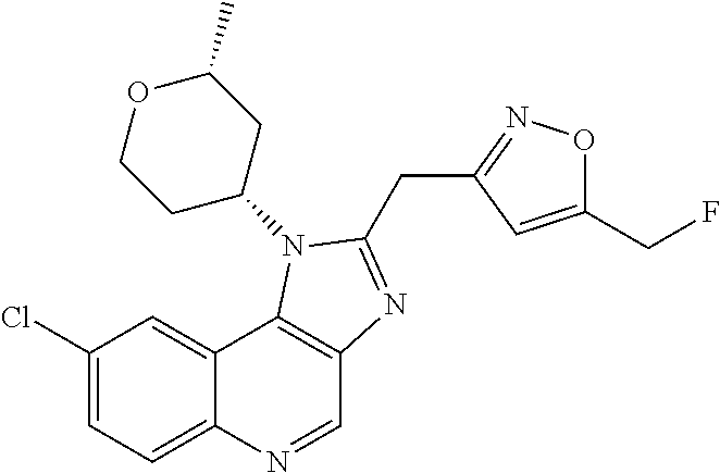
C1(Cl)=CC=C2C(=C1)C1=C(C=N2)N=C(CC2=NOC(CF)=C2)N1C1CC(C)OCC1
